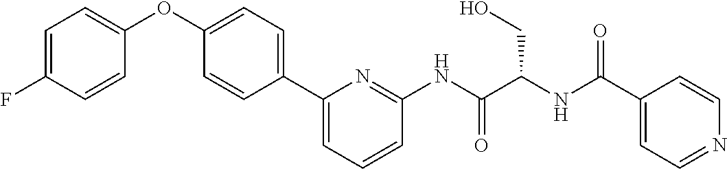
C1=C(F)C=CC(OC2=CC=C(C3=CC=CC(NC(=O)C(CO)NC(=O)C4=CC=NC=C4)=N3)C=C2)=C1
